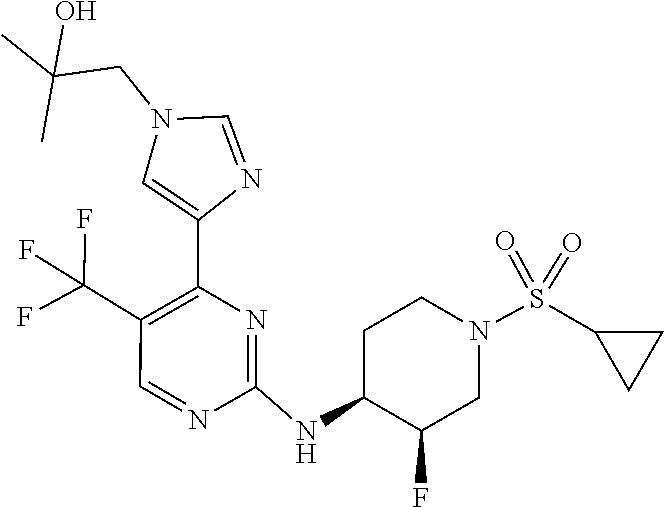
N1=CC(C(F)(F)F)=C(C2=CN(CC(C)(C)O)C=N2)N=C1NC1C(F)CN(S(=O)(=O)C2CC2)CC1
